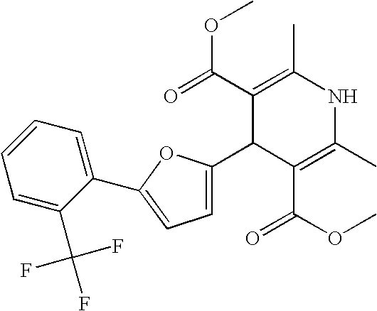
C1(C(=O)OC)=C(C)NC(C)=C(C(OC)=O)C1C1=CC=C(C2=CC=CC=C2C(F)(F)F)O1
